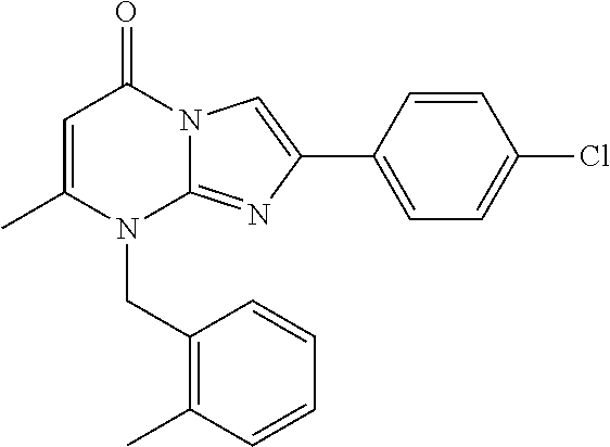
C1=C(C)N(CC2=C(C)C=CC=C2)C2=NC(C3=CC=C(Cl)C=C3)=CN2C1=O
